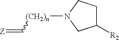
C1([R2])CCN([(CH2)n]C=[Z])C1
